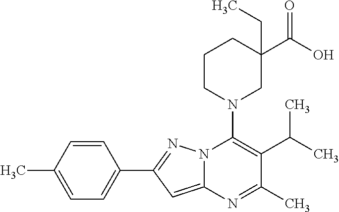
C1=CC(C)=CC=C1C1=NN2C(=C1)N=C(C)C(C(C)C)=C2N1CC(C(O)=O)(CC)CCC1
